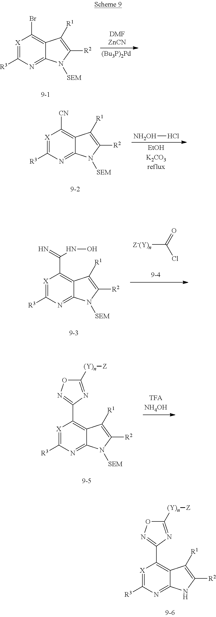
[X]1=C([R3])N=C2C(=C1C1=NOC([(Y)n][Z])=N1)C([R1])=C([R2])N2[SEM].[X]1=C([R3])N=C2C(=C1C1=NOC([(Y)n][Z])=N1)C([R1])=C([R2])N2.[X]1=C([R3])N=C2C(=C1Br)C([R1])=C([R2])N2[SEM].[(Bu3P)2Pd].[X]1=C([R3])N=C2C(=C1[CN])C([R1])=C([R2])N2[SEM].[NH2OH]Cl.[X]1=C([R3])N=C2C(=C1C(=N)NO)C([R1])=C([R2])N2[SEM].[Z-(Y)n]C(=O)Cl
